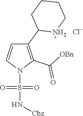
C1(C2NCCCC2)=C(C([OBn])=O)N(S(=O)(=O)N[Cbz])C=C1.[Cl-]
